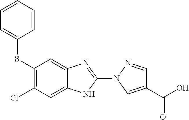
C1(SC2=CC=CC=C2)=C(Cl)C=C2C(=C1)N=C(N1N=CC(C(O)=O)=C1)N2
